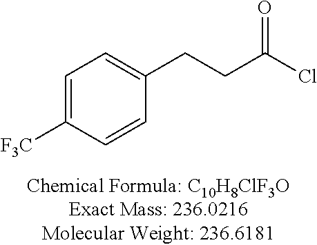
C1=C([F3C])C=CC(CCC(Cl)=O)=C1
